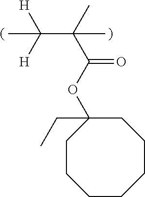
O(C(=O)C(C([H])([H])C)(C)C)C1(CC)CCCCCCC1
